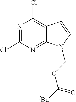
N1=C(Cl)N=C2C(=C1Cl)C=CN2COC([tBu])=O
